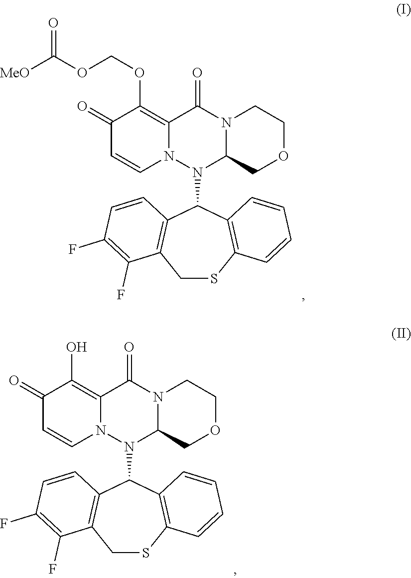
C1SC2=C(C(N3C4N(C(=O)C5=C(OCOC([MeO])=O)C(=O)C=CN35)CCOC4)C3=C1C(F)=C(F)C=C3)C=CC=C2.C1SC2=C(C(N3C4N(C(=O)C5=C(O)C(=O)C=CN35)CCOC4)C3=C1C(F)=C(F)C=C3)C=CC=C2
